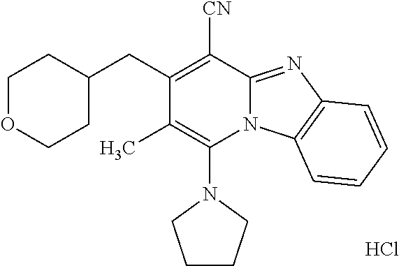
Cl.C1(C)=C(N2CCCC2)N2C(=NC3=C2C=CC=C3)C([CN])=C1CC1CCOCC1
